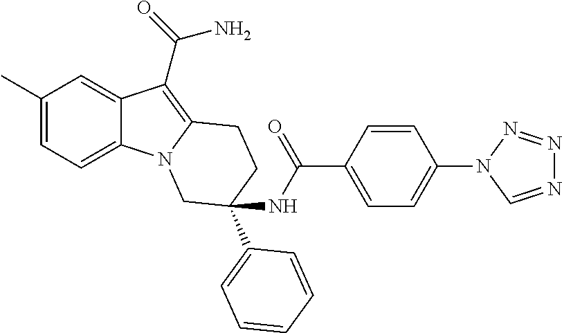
C1(C)=CC=C2C(=C1)C(C(=O)N)=C1N2CC(C2=CC=CC=C2)(NC(C2=CC=C(N3C=NN=N3)C=C2)=O)CC1
